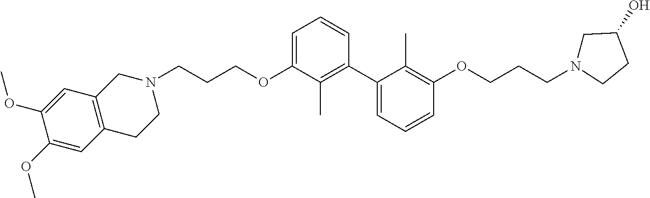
N1(CCCOC2=CC=CC(C3=CC=CC(OCCCN4CC(O)CC4)=C3C)=C2C)CCC2=C(C1)C=C(OC)C(OC)=C2
